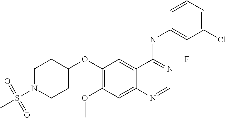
C1(OC2CCN(S(=O)(=O)C)CC2)=C(OC)C=C2C(=C1)C(NC1=C(F)C(Cl)=CC=C1)=NC=N2
